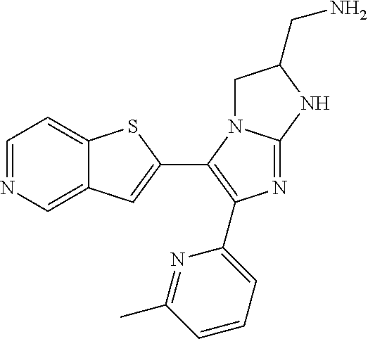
C1=NC=C2C(=C1)SC(C1=C(C3=CC=CC(C)=N3)N=C3N1CC(CN)N3)=C2
